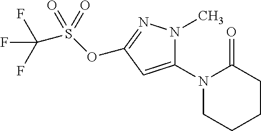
C1(N2CCCCC2=O)=CC(OS(=O)(=O)C(F)(F)F)=NN1C
